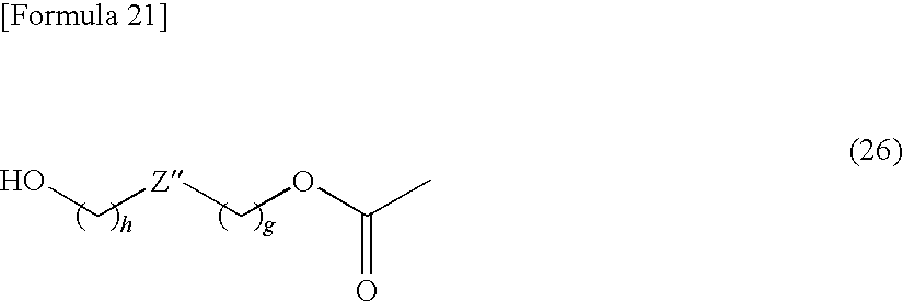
[Z](COC(C)=O)CO
